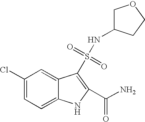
C1(Cl)=CC=C2C(=C1)C(S(=O)(=O)NC1COCC1)=C(C(N)=O)N2
